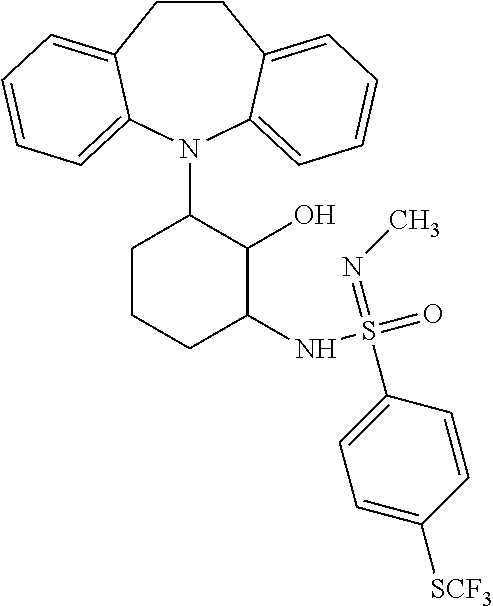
C1CC2=CC=CC=C2N(C2CCCC(NS(=O)(=NC)C3=CC=C([SCF3])C=C3)C2O)C2=CC=CC=C12
